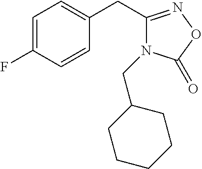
C1=C(F)C=CC(CC2=NOC(=O)N2CC2CCCCC2)=C1
